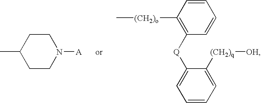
C1CN([A])CCC1C.C1([Q]C2=CC=CC=C2[(CH2)q][OH])=C([(CH2)o]C)C=CC=C1
